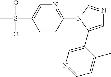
C1=CC(N2C(C3=CN=CC=C3C)=CN=C2)=NC=C1S(C)(=O)=O
